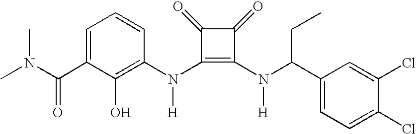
CN(C(C1=CC=CC(N(C2=C(N(C(C3=CC=C(Cl)C(Cl)=C3)CC)[H])C(=O)C2=O)[H])=C1O)=O)C
